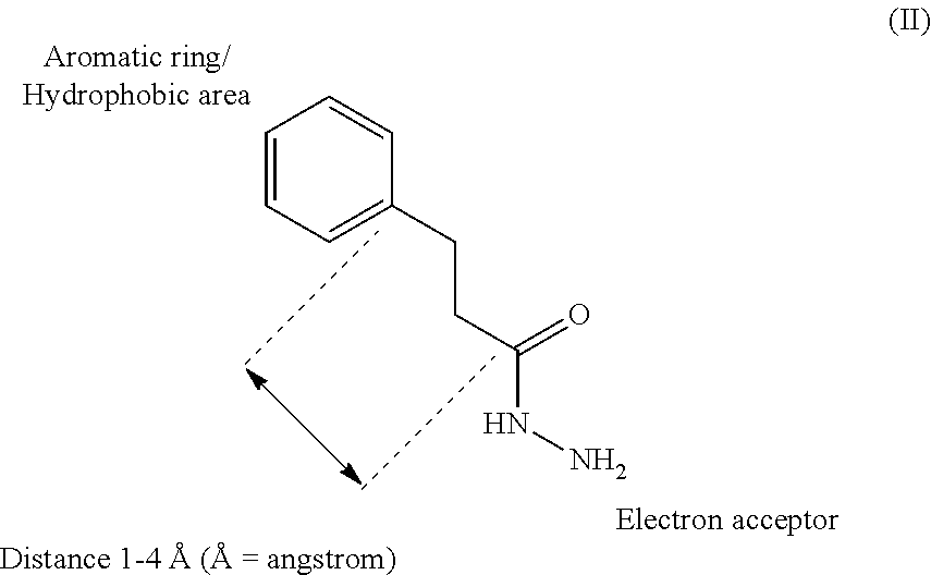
C1=CC=C(CCC(NN)=O)C=C1
